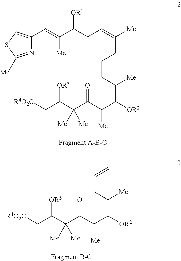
N1=C([Me])SC=C1C=C(C(CC=C([Me])CCCC(C([OR2])C(C(C(C(C[R4O2C])[OR3])([Me])[Me])=O)[Me])[Me])[OR1])[Me].C=CCC(C([OR2])C(C(C(C(C[R4O2C])[OR3])([Me])[Me])=O)[Me])[Me]
